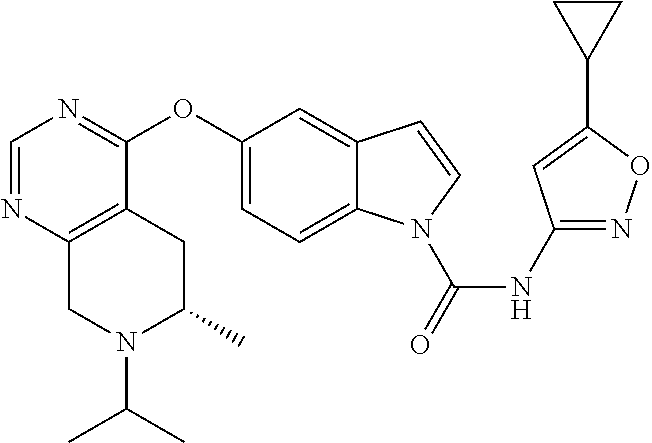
C1(OC2=NC=NC3=C2CC(C)N(C(C)C)C3)=CC=C2C(=C1)C=CN2C(NC1=NOC(C2CC2)=C1)=O
